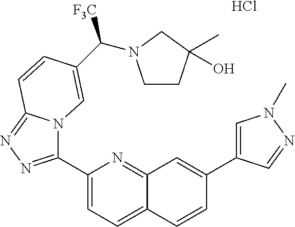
C1(C2=NN=C3N2C=C(C([F3C])N2CCC(C)(O)C2)C=C3)=CC=C2C(=N1)C=C(C1=CN(C)N=C1)C=C2.Cl
